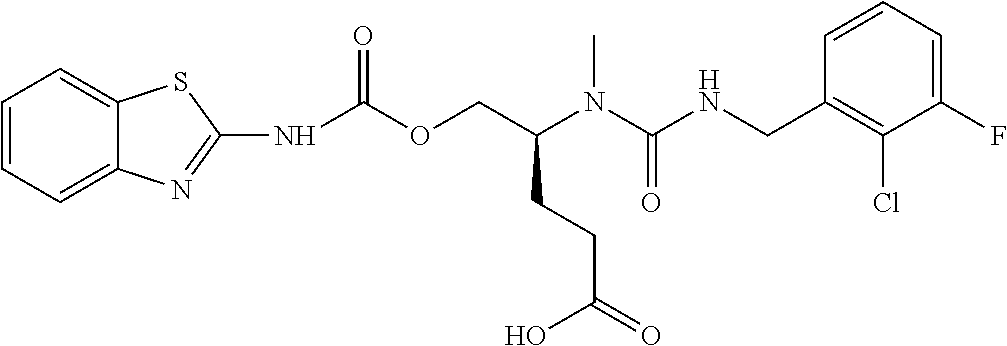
C1=CC(CNC(N(C(COC(=O)NC2=NC3=CC=CC=C3S2)CCC(=O)O)C)=O)=C(Cl)C(F)=C1
